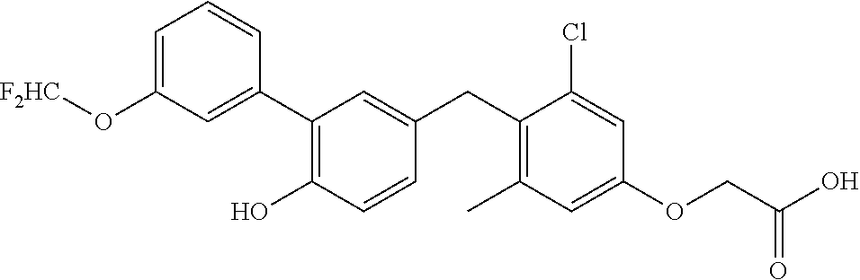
C1(C2=C(O)C=CC(CC3=C(C)C=C(OCC(O)=O)C=C3Cl)=C2)=CC(O[F2HC])=CC=C1
